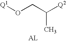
[Q1]OCC([Q2])C.[AL]
